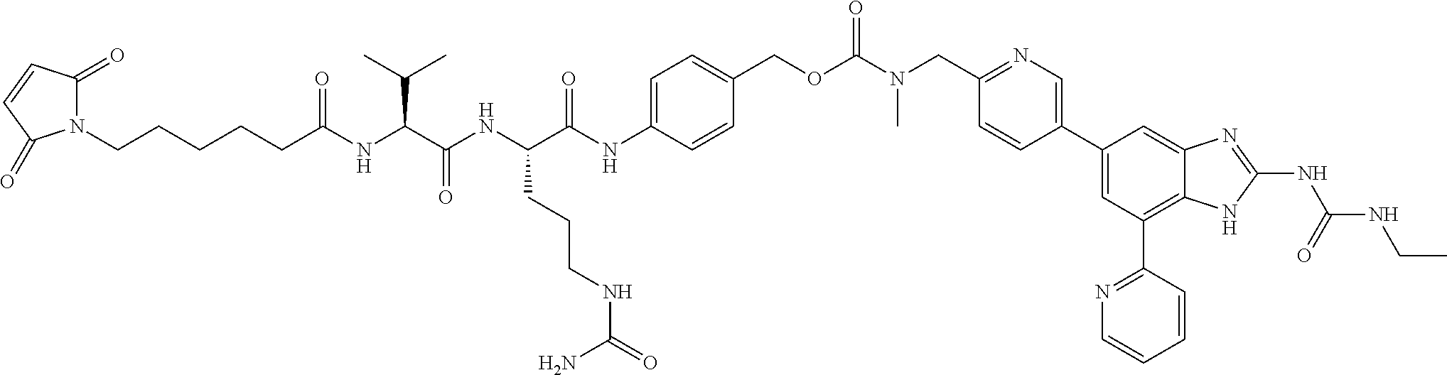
N1(CCCCCC(NC(C(NC(C(NC2=CC=C(COC(N(CC3=NC=C(C4=CC(C5=NC=CC=C5)=C5C(=C4)N=C(NC(NCC)=O)N5)C=C3)C)=O)C=C2)=O)CCCNC(=O)N)=O)C(C)C)=O)C(=O)C=CC1=O
